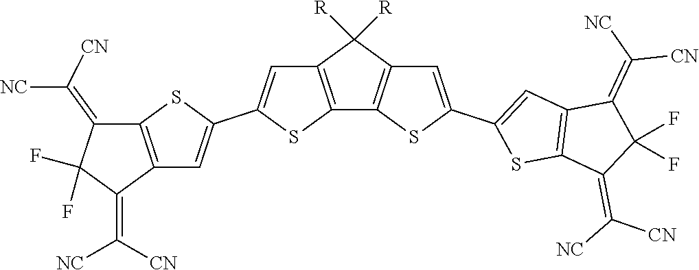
C1([R])([R])C2=C(C3=C1C=C(C1=CC4=C(S1)C(=C([NC])[CN])C(F)(F)C4=C([NC])[CN])S3)SC(C1=CC3=C(S1)C(=C([NC])[CN])C(F)(F)C3=C([NC])[CN])=C2
